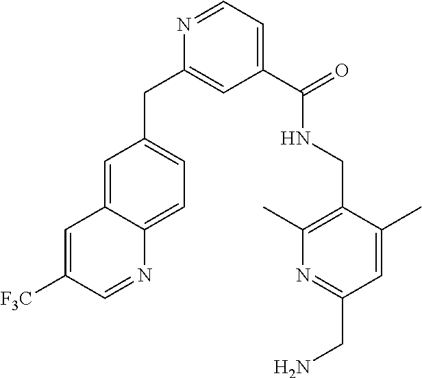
C1=C(C)C(CNC(C2=CC=NC(CC3=CC=C4C(=C3)C=C([F3C])C=N4)=C2)=O)=C(C)N=C1CN
